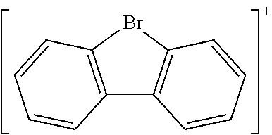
C12=C(BrC3=C1C=CC=C3)C=CC=C2
